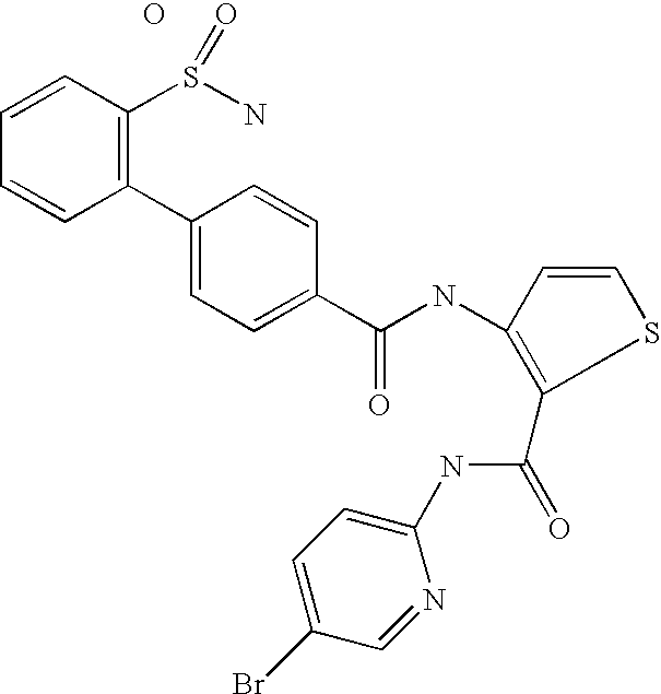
C1(C2=C(S(=O)N)C=CC=C2)=CC=C(C(NC2=C(C(NC3=CC=C(Br)C=N3)=O)SC=C2)=O)C=C1.O
